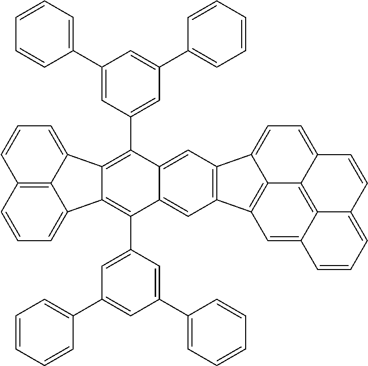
C12=C3C(=CC=C1)C1=C(C4=CC(C5=CC=CC=C5)=CC(C5=CC=CC=C5)=C4)C4=CC5=C(C=C4C(C4=CC(C6=CC=CC=C6)=CC(C6=CC=CC=C6)=C4)=C1C3=CC=C2)C1=CC=C2C3=C4C(=CC5=C31)C=CC=C4C=C2
